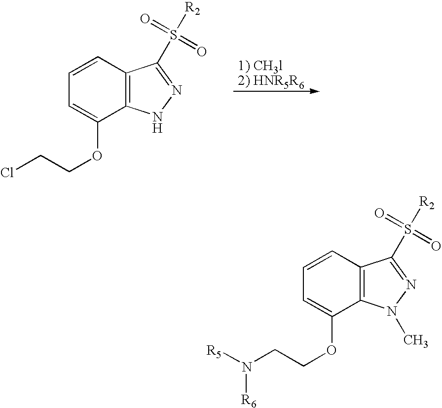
ClCCOC1=CC=CC2=C1NN=C2S([R2])(=O)=O.N(CCOC1=CC=CC2=C1N(C)N=C2S([R2])(=O)=O)([R5])[R6]
